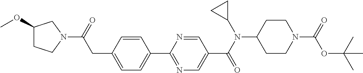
C1(CC(N2CC(OC)CC2)=O)=CC=C(C2=NC=C(C(N(C3CC3)C3CCN(C(=O)OC(C)(C)C)CC3)=O)C=N2)C=C1
